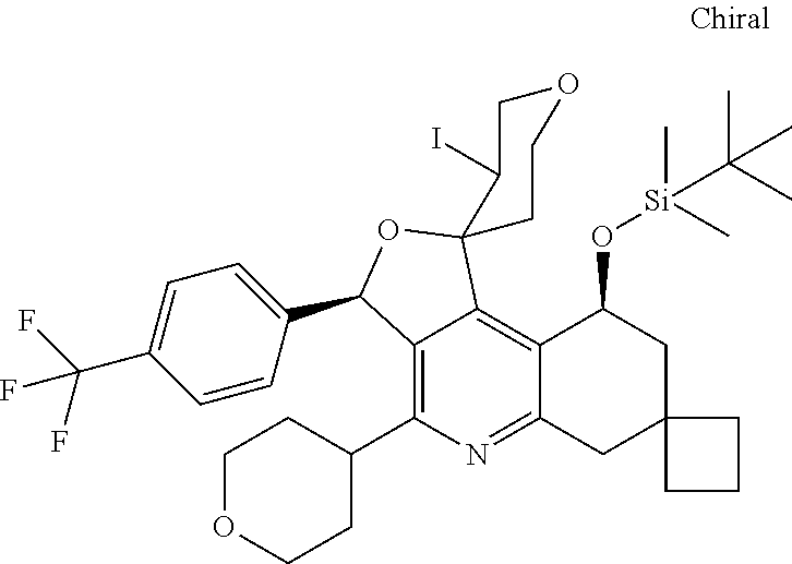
C12=C(C3CCOCC3)N=C3C(=C1C1(OC2C2=CC=C(C(F)(F)F)C=C2)C(I)COCC1)C(O[Si](C(C)(C)C)(C)C)CC1(C3)CCC1
